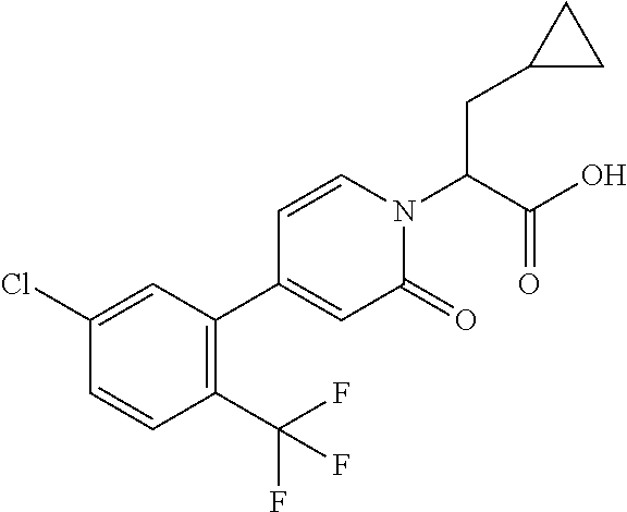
C(C(N1C=CC(C2=C(C(F)(F)F)C=CC(Cl)=C2)=CC1=O)C(O)=O)C1CC1
